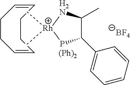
C1(C2=CC=CC=C2)C(C)[H2N][Rh](C)(C)P1.C1=CCCC=CCC1.[BF4].[(Ph)2]
